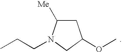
C1C([Me])N(CCC)CC1OC
